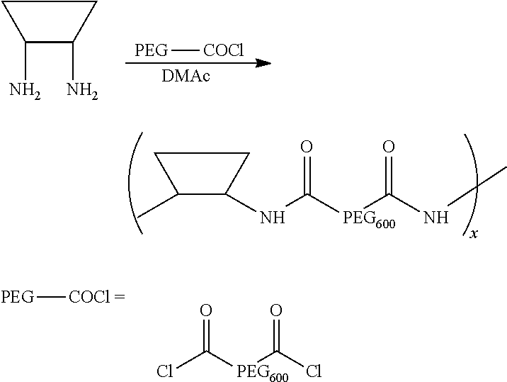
[PEG][COCl =].ClC([PEG600]C(Cl)=O)=O.[DMAc].NC1C(N)CC1.[PEG][COCl].N(C([PEG600]C(NC)=O)=O)C1C(C)CC1
